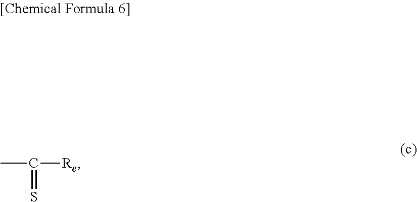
CC([Re])=S
